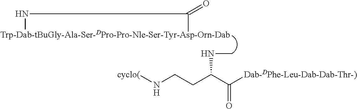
[Trp-Dab-tBuGly-Ala-Ser-DPro-Pro-Nle-Ser-Tyr-Asp-Orn-Dab]1NC1=O.N(CCC(C([Dab-DPhe-Leu-Dab-Dab-Thr-)])=O)NC)[cyclo(]
